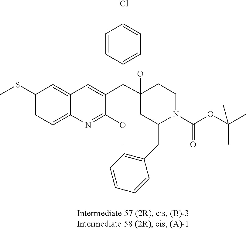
C1(SC)=CC=C2C(=C1)C=C(C(C1=CC=C(Cl)C=C1)C1(O)CC(CC3=CC=CC=C3)N(C(OC(C)(C)C)=O)CC1)C(OC)=N2
